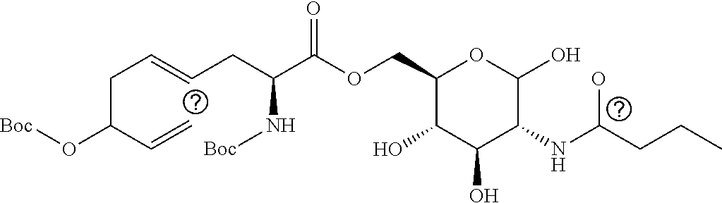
C(C(C=C)O[Boc])C=CCC(C(OCC1C(O)C(O)C(NC(CCC)O)C(O)O1)=O)N[Boc]
